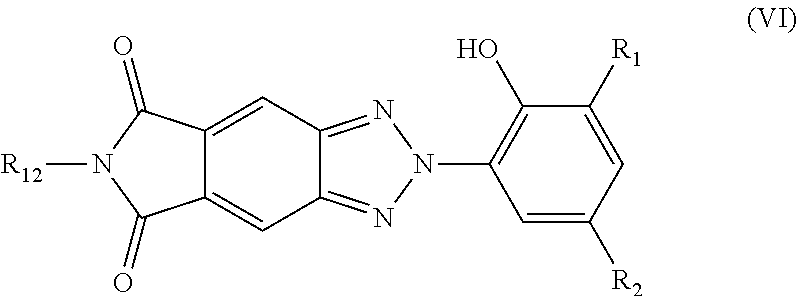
C1=C([R2])C=C([R1])C(O)=C1N1N=C2C=C3C(=CC2=N1)C(=O)N([R12])C3=O
